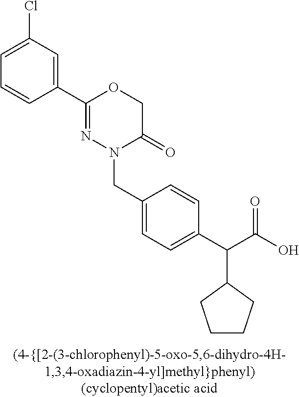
N1(CC2=CC=C(C(C(O)=O)C3CCCC3)C=C2)C(=O)COC(C2=CC(Cl)=CC=C2)=N1
